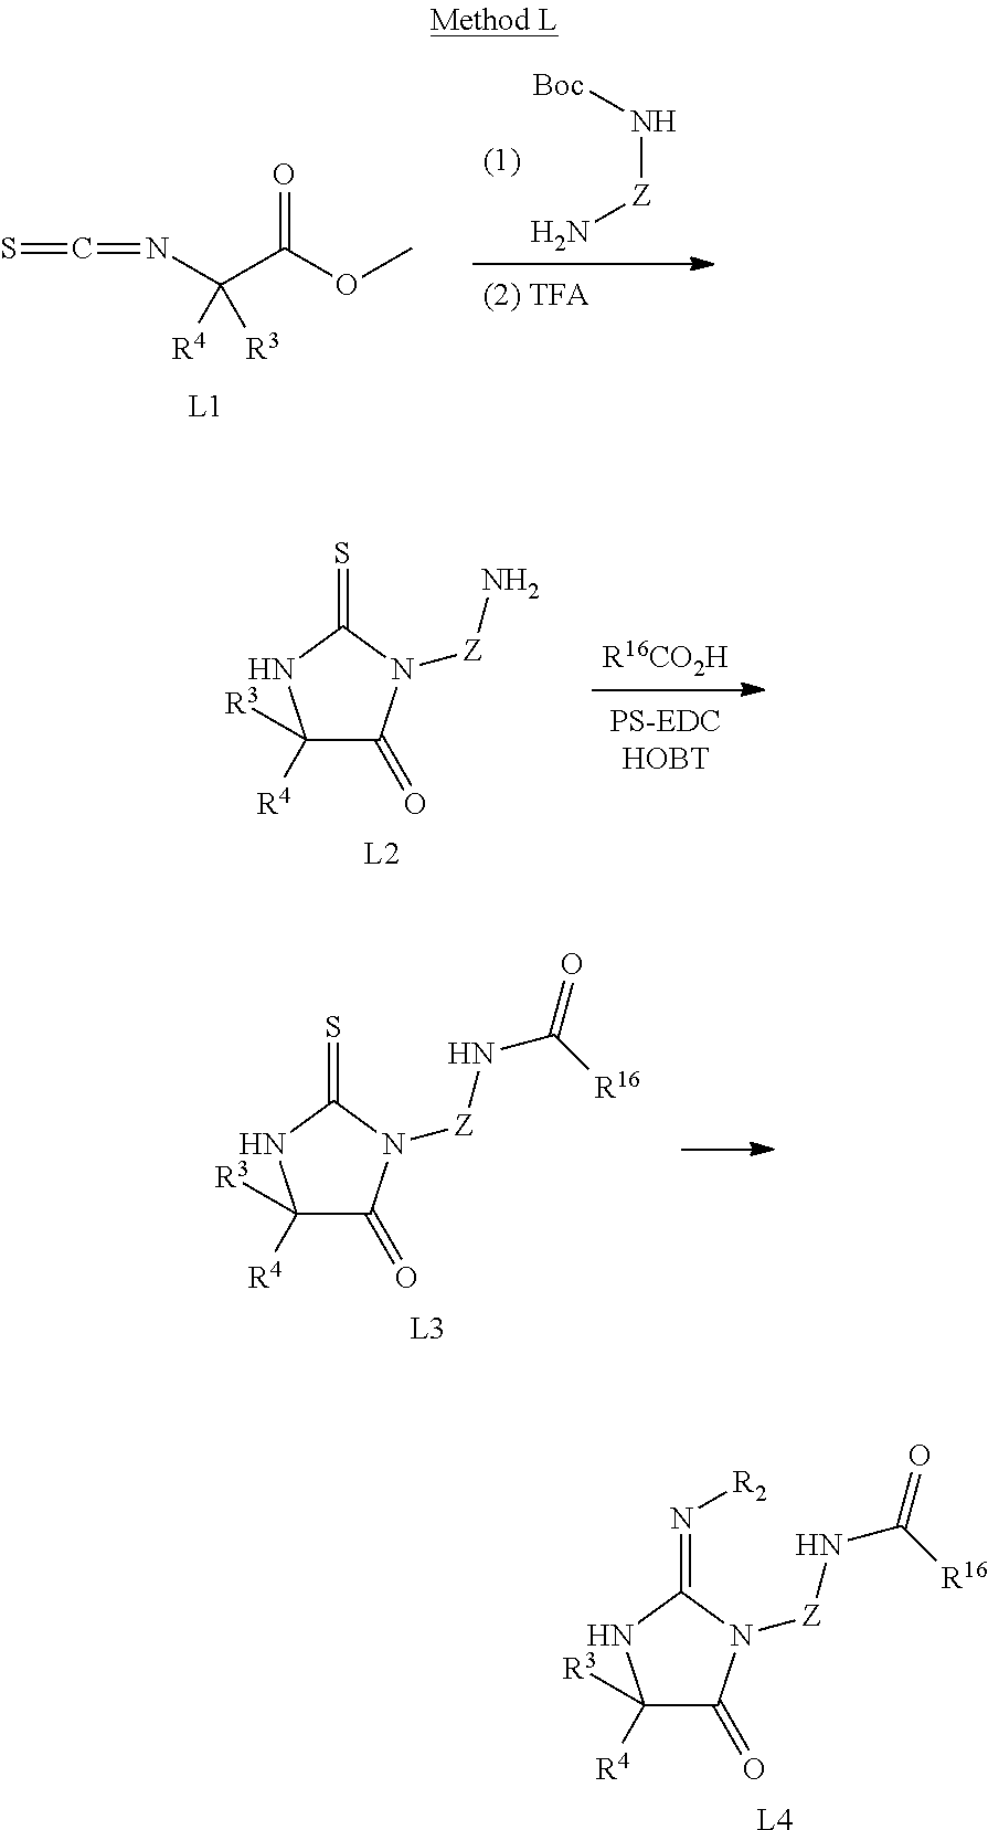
S=C=NC(C(OC)=O)([R4])[R3].[Boc]N[Z]N.[R16CO2H].C1([R4])([R3])C(=O)N([Z]N)C(=S)N1.[L2].C1([R4])([R3])C(=O)N([Z]NC(=O)[R16])C(=S)N1.[L3].C1([R4])([R3])C(=O)N([Z]NC(=O)[R16])C(=N[R2])N1.[L4]
